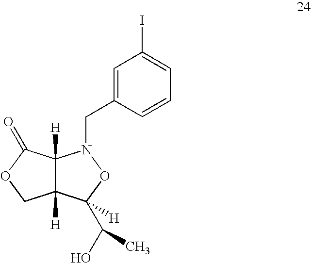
C12([H])C([H])(C(=O)OC1)N(CC1=CC(I)=CC=C1)OC2(C(O)C)[H]
